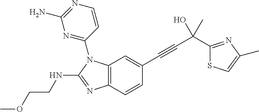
C12=C(C=CC(C#CC(O)(C)C3=NC(C)=CS3)=C1)N=C(NCCOC)N2C1=NC(N)=NC=C1
